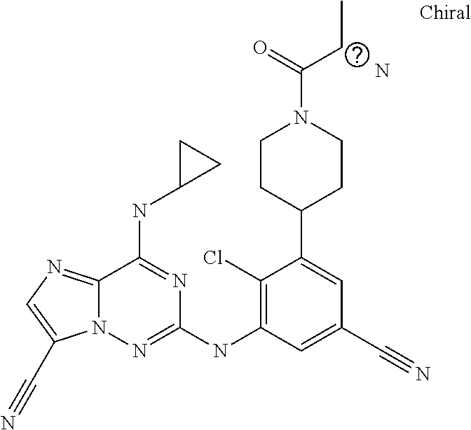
C12=NC=C(C#N)N1N=C(NC1=C(Cl)C(C3CCN(C(=O)CC)CC3)=CC(C#N)=C1)N=C2NC1CC1.N
